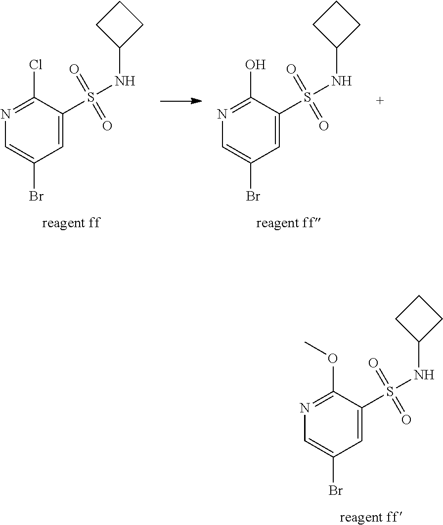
S(C1=CC(Br)=CN=C1O)(NC1CCC1)(=O)=O.S(C1=CC(Br)=CN=C1Cl)(NC1CCC1)(=O)=O.S(C1=CC(Br)=CN=C1OC)(NC1CCC1)(=O)=O
